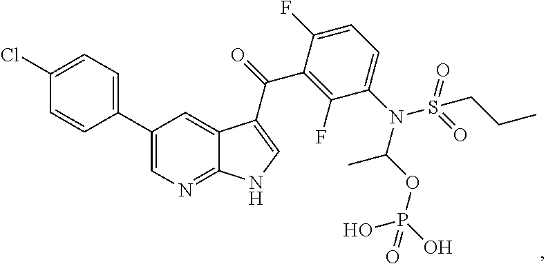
C1(Cl)=CC=C(C2=CN=C3C(=C2)C(C(=O)C2=C(F)C(N(S(CCC)(=O)=O)C(OP(O)(O)=O)C)=CC=C2F)=CN3)C=C1
